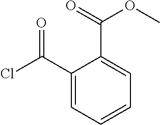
C1(C(Cl)=O)=CC=CC=C1C(=O)OC
